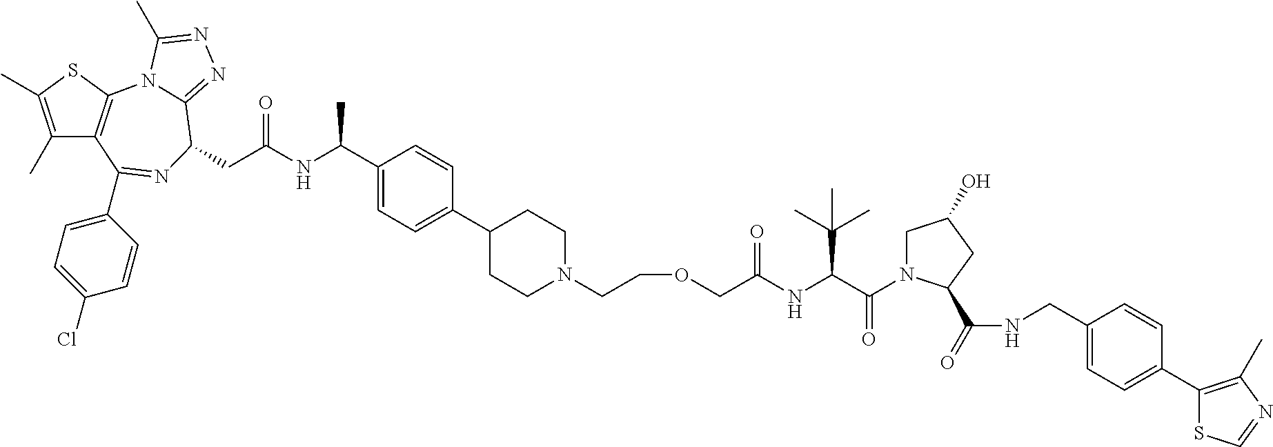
C1(C)=C(C)SC2=C1C(C1=CC=C(Cl)C=C1)=NC(CC(NC(C1=CC=C(C3CCN(CCOCC(NC(C(=O)N4CC(O)CC4C(=O)NCC4=CC=C(C5=C(C)N=CS5)C=C4)C(C)(C)C)=O)CC3)C=C1)C)=O)C1=NN=C(C)N21
